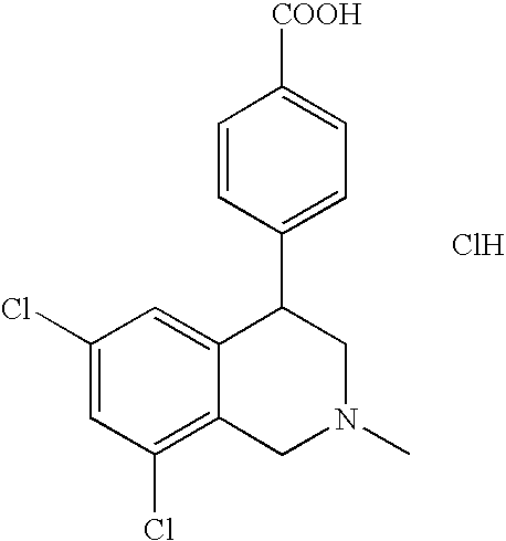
C1(Cl)=C2C(=CC(Cl)=C1)C(C1=CC=C([COOH])C=C1)CN(C)C2.Cl
